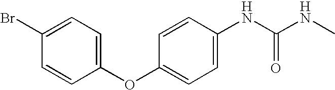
C1(OC2=CC=C(Br)C=C2)=CC=C(NC(NC)=O)C=C1
